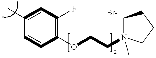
C1(C)=CC(F)=C(OCC[N+]2(C)CCCC2)C=C1
